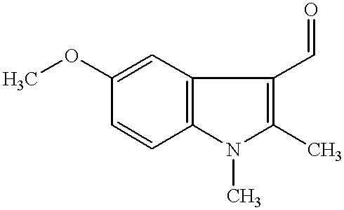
COC1=CC2=C(C=C1)N(C)C(C)=C2C=O
